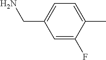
C1=C(CN)C=C(F)C(C)=C1
